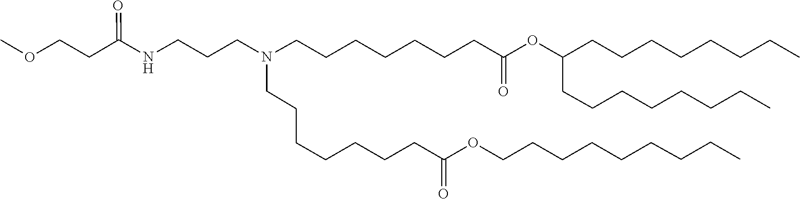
C(CC)CCCCCCOC(CCCCCCCN(CCCCCCCC(=O)OC(CCCCCCCC)CCCCCCCC)CCCNC(CCOC)=O)=O
